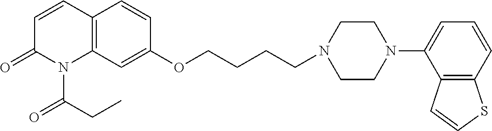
C1=CC2=C(N(C(CC)=O)C1=O)C=C(OCCCCN1CCN(C3=CC=CC4=C3C=CS4)CC1)C=C2
